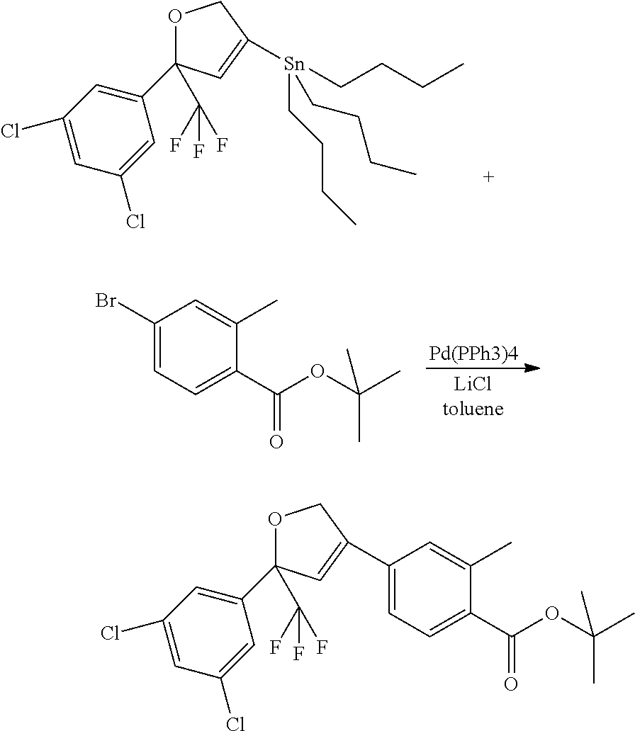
[Pd(PPh3)4].C1(Br)=CC=C(C(OC(C)(C)C)=O)C(C)=C1.C1(C(F)(F)F)(C2=CC(Cl)=CC(Cl)=C2)OCC([Sn](CCCC)(CCCC)CCCC)=C1.C1(C(F)(F)F)(C2=CC(Cl)=CC(Cl)=C2)OCC(C2=CC=C(C(OC(C)(C)C)=O)C(C)=C2)=C1
